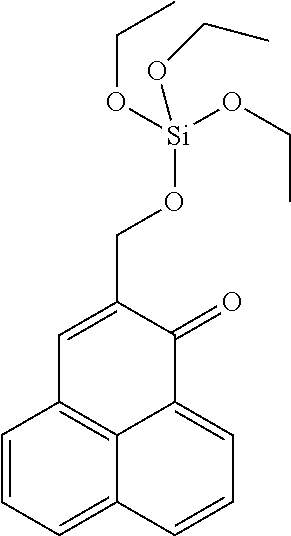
C1=CC=C2C3=C1C=C(CO[Si](OCC)(OCC)OCC)C(=O)C3=CC=C2
